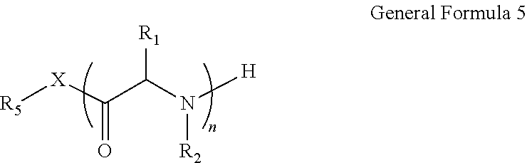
[X](C(C(N([H])[R2])[R1])=O)[R5]
